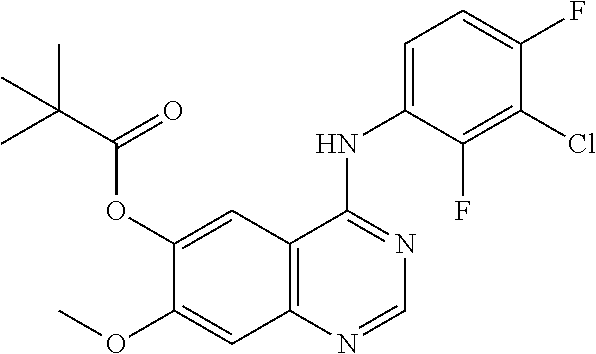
C12=C(C=C(OC(C(C)(C)C)=O)C(OC)=C1)C(NC1=CC=C(F)C(Cl)=C1F)=NC=N2
